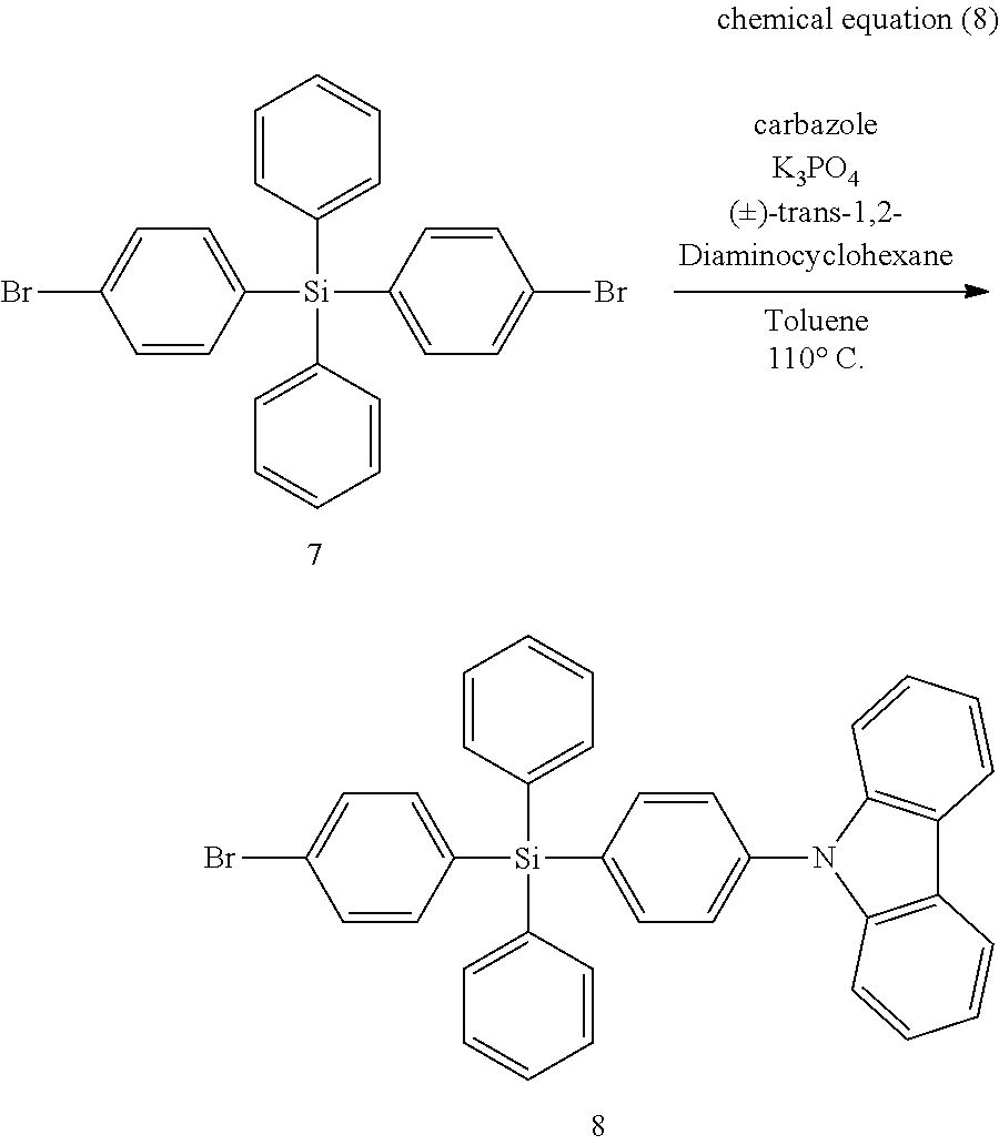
C1=CC([Si](C2=CC=CC=C2)(C2=CC=C(Br)C=C2)C2=CC=C(Br)C=C2)=CC=C1.C1=CC([Si](C2=CC=CC=C2)(C2=CC=C(N3C4=C(C5=C3C=CC=C5)C=CC=C4)C=C2)C2=CC=C(Br)C=C2)=CC=C1
